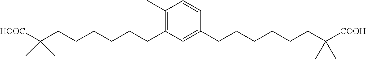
C1(C)=C(CCCCCCC(C)(C)[HOOC])C=C(CCCCCCC(C)(C)[COOH])C=C1
